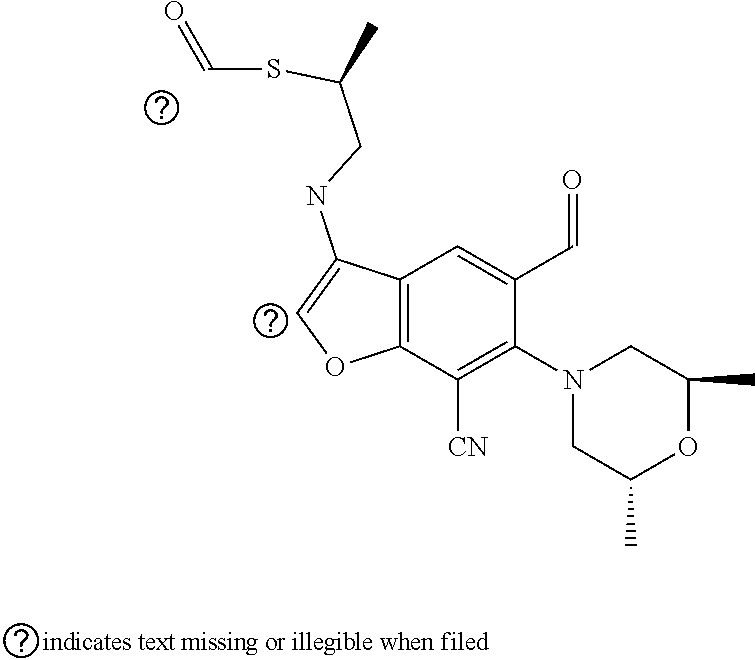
C12=C(C([CN])=C(N3CC(C)OC(C)C3)C(C=O)=C1)OC=C2NCC(C)SC=O
